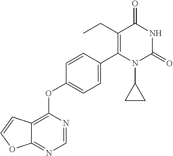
C12=C(OC3=CC=C(C4=C(CC)C(=O)NC(=O)N4C4CC4)C=C3)N=CN=C1OC=C2
